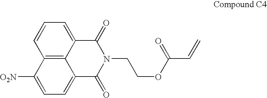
C12=C3C(=CC=C1)C(=O)N(CCOC(C=C)=O)C(=O)C3=CC=C2[O2N]
